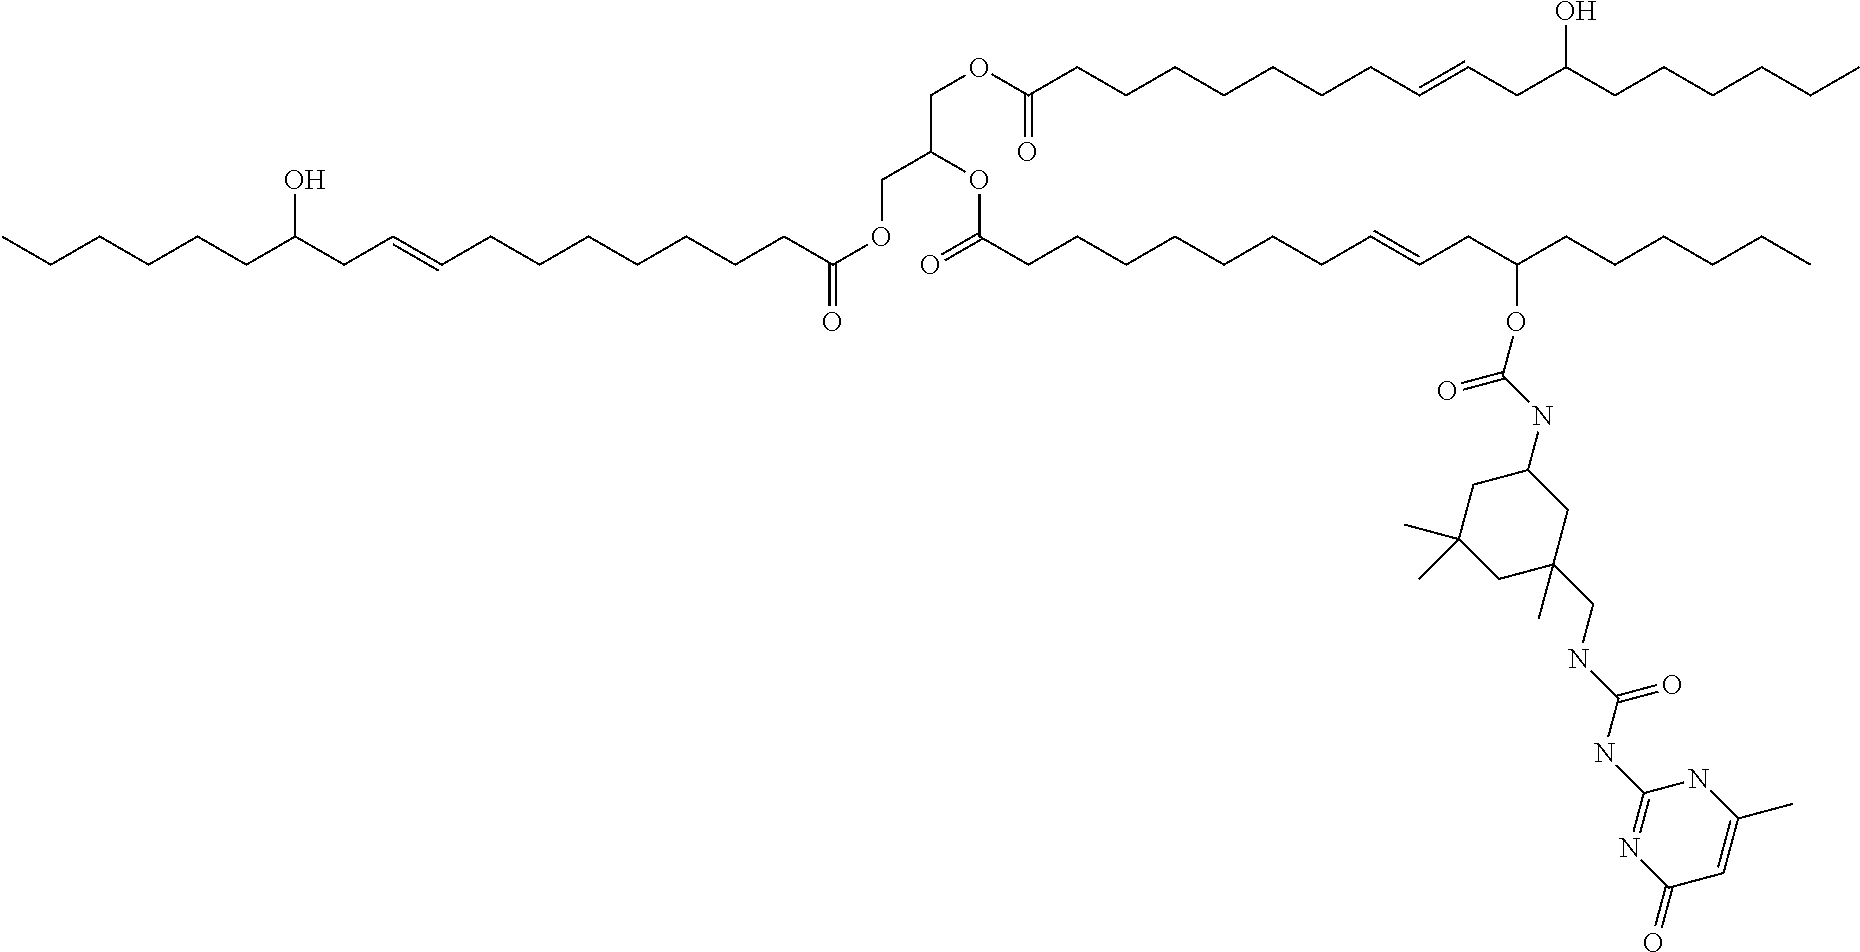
CCCCCCC(CC=CCCCCCCCC(OCC(COC(=O)CCCCCCCC=CCC(CCCCCC)O)OC(CCCCCCCC=CCC(CCCCCC)OC(NC1CC(C)(C)CC(CNC(NC2=NC(=O)C=C(C)N2)=O)(C)C1)=O)=O)=O)O
